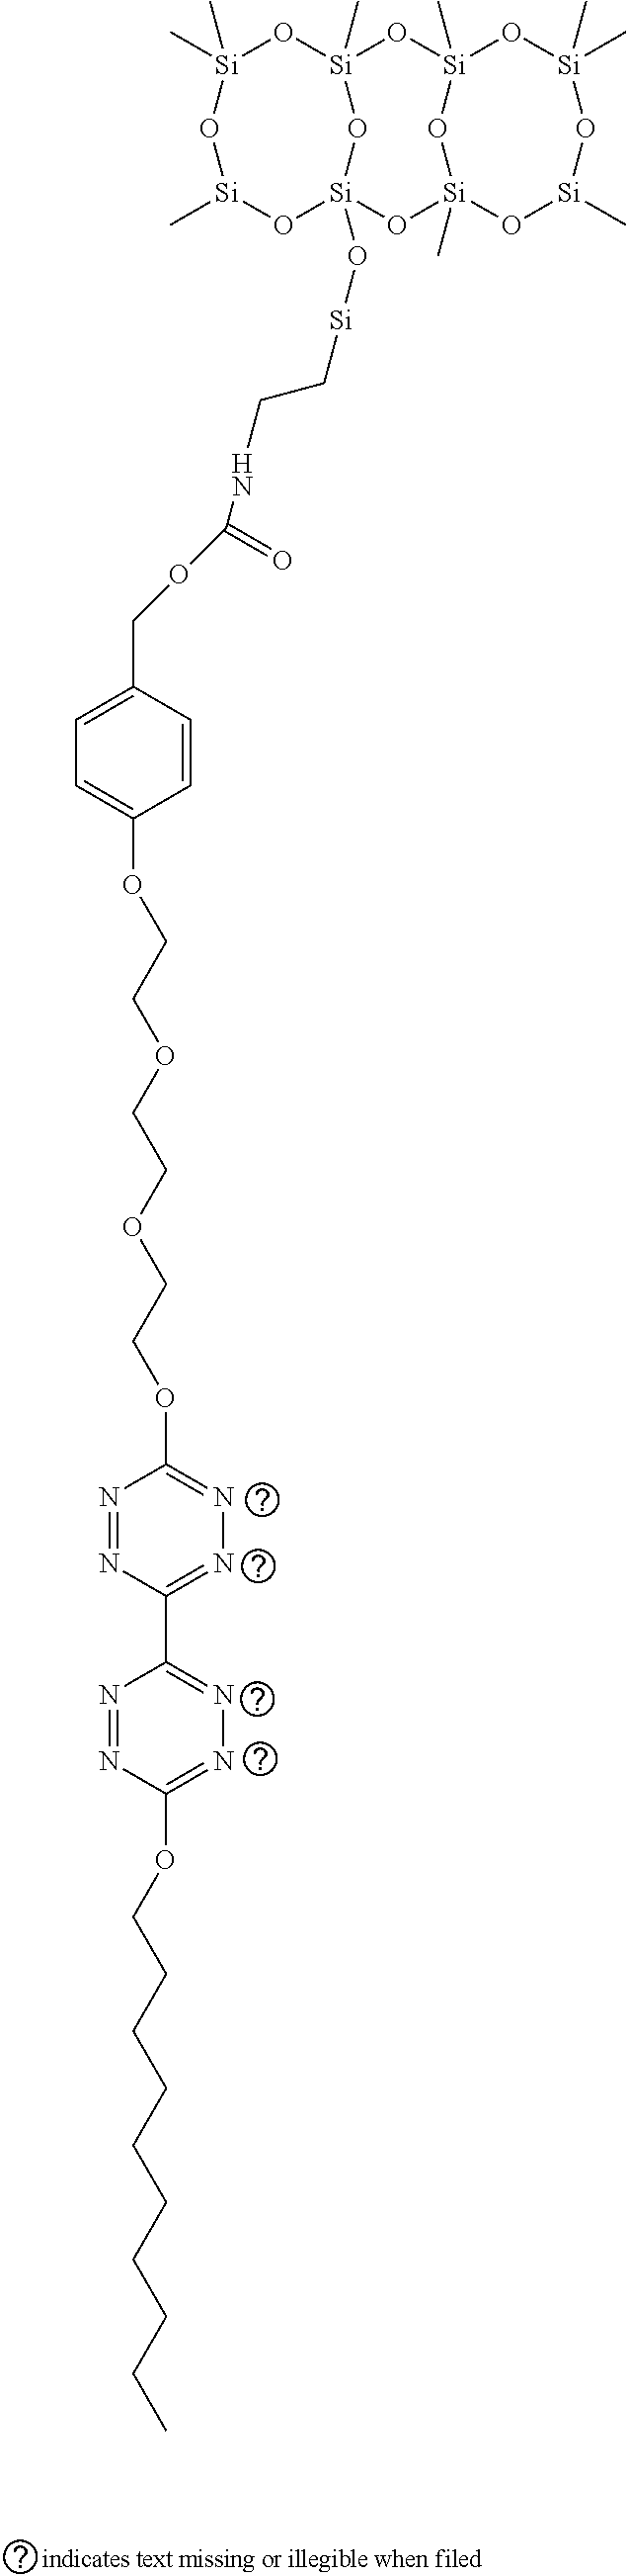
C[Si]1(C)O[Si]2(C)O[Si]3(C)O[Si](C)(C)O[Si](C)O[Si](C)(O[Si](O[Si]CCNC(OCC4=CC=C(OCCOCCOCCOC5=NN=C(C6=NN=C(OCCCCCCCCCC)N=N6)N=N5)C=C4)=O)(O[Si](C)O1)O2)O3
